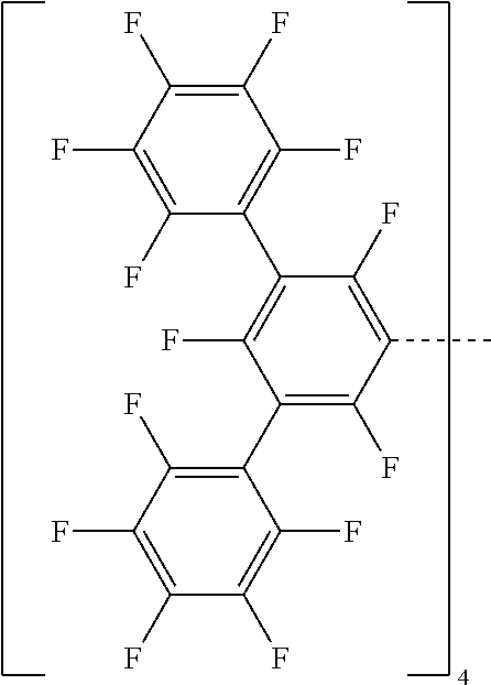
C1(C2=C(F)C(F)=C(F)C(F)=C2F)=C(F)C(C)=C(F)C(C2=C(F)C(F)=C(F)C(F)=C2F)=C1F
